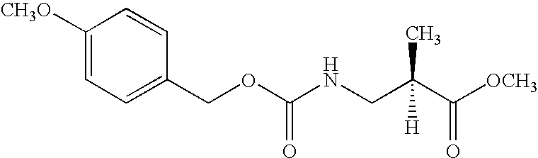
C1([CH3O])=CC=C(COC(NCC(C([OCH3])=O)(C)[H])=O)C=C1
